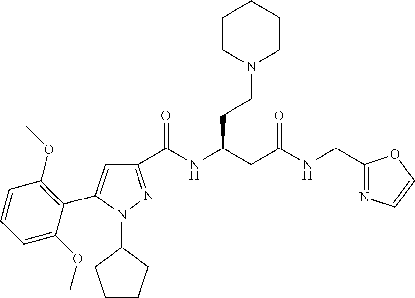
C1(C(NC(CC(NCC2=NC=CO2)=O)CCN2CCCCC2)=O)=NN(C2CCCC2)C(C2=C(OC)C=CC=C2OC)=C1
